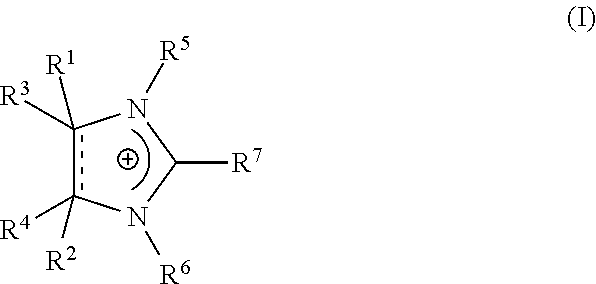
c1([R3])([R1])c([R4])([R2])N([R6])C([R7])N1[R5]
